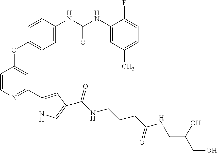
C1=CC(NC(NC2=CC(C)=CC=C2F)=O)=CC=C1OC1=CC(C2=CC(C(NCCCC(NCC(CO)O)=O)=O)=CN2)=NC=C1
